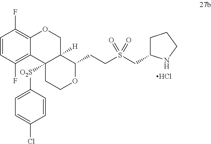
C1=CC(F)=C2C(=C1F)OCC1([H])C2([O2S]C2=CC=C(Cl)C=C2)CCOC1CCS(CC1CCCN1)(=O)=O.Cl
